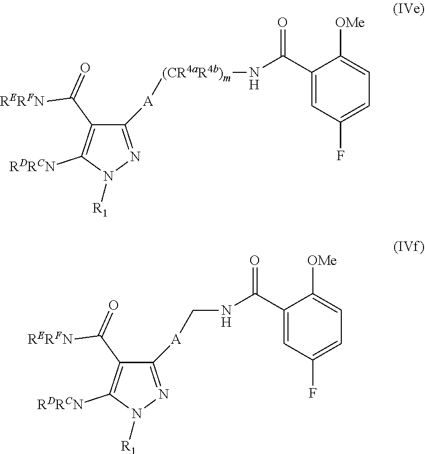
C1([A][(CR4aR4b)m]NC(=O)C2=CC(F)=CC=C2[OMe])=NN([R1])C([RDRCN])=C1C(=O)[RERFN].C1([A]CNC(=O)C2=CC(F)=CC=C2[OMe])=NN([R1])C([RDRCN])=C1C(=O)[RERFN]
